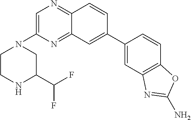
C12=NC=C(N3CCNC(C(F)F)C3)N=C1C=C(C1=CC3=C(C=C1)OC(N)=N3)C=C2
